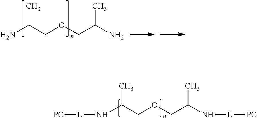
CC(COCC(C)N)N.CC(COCC(C)N[L][PC])N[L][PC]
